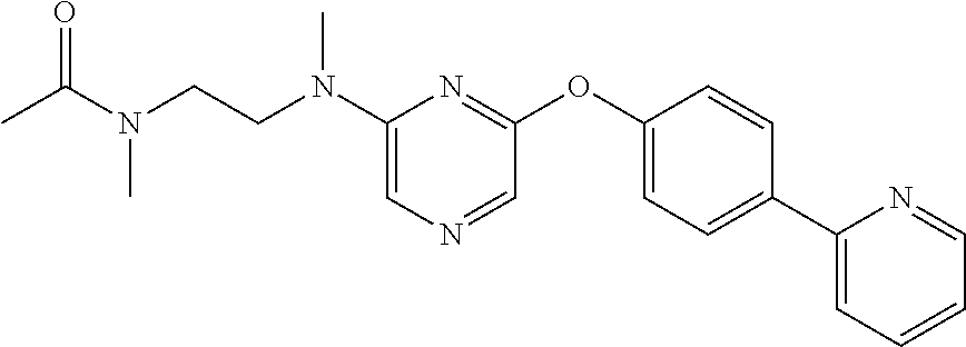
C1(N(CCN(C)C(=O)C)C)=CN=CC(OC2=CC=C(C3=CC=CC=N3)C=C2)=N1
